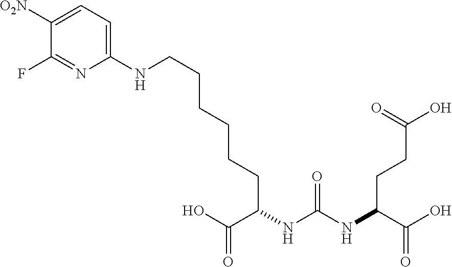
C(CCCC(C(=O)O)NC(NC(C(O)=O)CCC(O)=O)=O)CCNC1=CC=C([O2N])C(F)=N1
